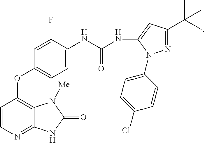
C1=CN=C2C(=C1OC1=CC=C(NC(=O)NC3=CC(C(C)(C)C)=NN3C3=CC=C(Cl)C=C3)C(F)=C1)N([Me])C(=O)N2
